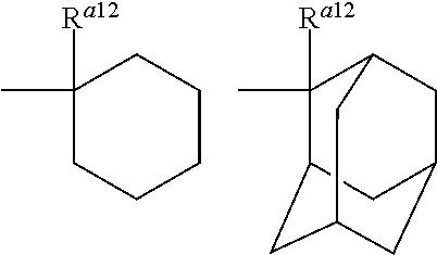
C1(C)([Ra12])CCCCC1.C12CC3CC(CC(C3)C1(C)[Ra12])C2
